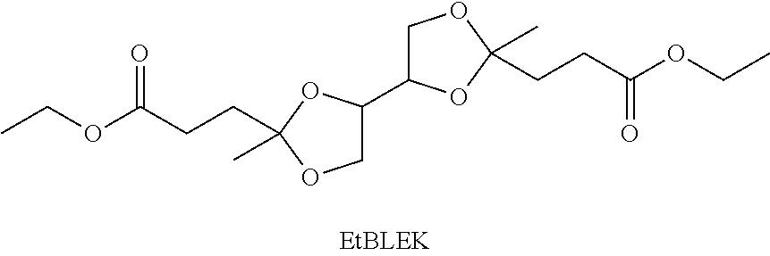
C1C(C2COC(CCC(OCC)=O)(C)O2)OC(C)(CCC(OCC)=O)O1
